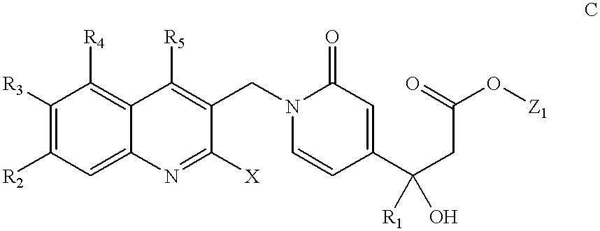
[R3]C1=C([R2])C=C2C(=C1[R4])C([R5])=C(CN1C=CC(C(CC(O[Z1])=O)([R1])O)=CC1=O)C([X])=N2
